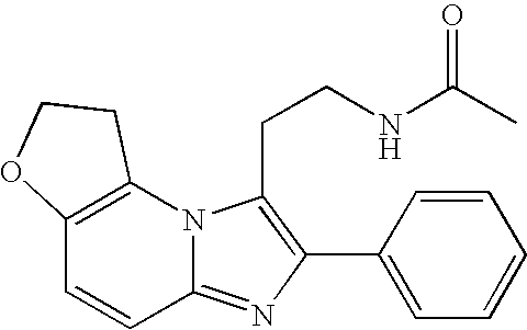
C12=C(N3C(=NC(C4=CC=CC=C4)=C3CCNC(C)=O)C=C1)CCO2
